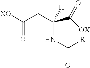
[XO]C(CC(C([OX])=O)(NC([R])=O)[H])=O
